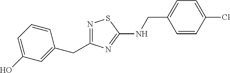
N1=C(CC2=CC(O)=CC=C2)N=C(NCC2=CC=C(Cl)C=C2)S1
